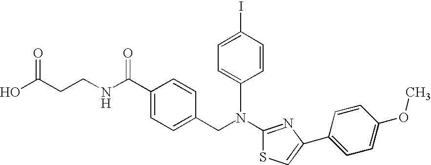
N(C1=NC(C2=CC=C(OC)C=C2)=CS1)(CC1=CC=C(C(NCCC(O)=O)=O)C=C1)C1=CC=C(I)C=C1
